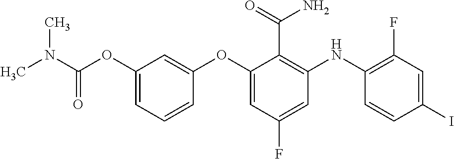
CN(C(OC1=CC=CC(OC2=CC(F)=CC(NC3=C(F)C=C(I)C=C3)=C2C(=O)N)=C1)=O)C
